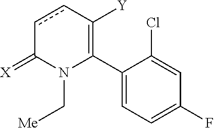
C1(C2=C([Y])ccC(=[X])N2C[Me])=CC=C(F)C=C1Cl
